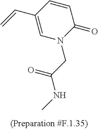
C1=CC(C=C)=CN(CC(=O)NC)C1=O
